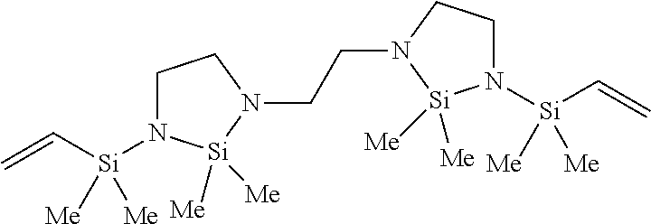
C1N([Si](C=C)([Me])[Me])[Si]([Me])([Me])N(CCN2[Si]([Me])([Me])N([Si](C=C)([Me])[Me])CC2)C1
